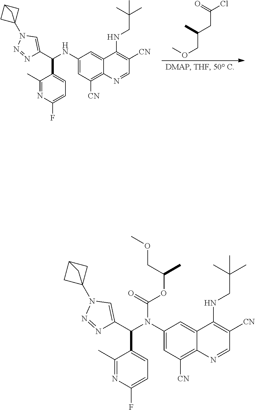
C1(N(C(C2=CC=C(F)N=C2C)C2=CN(C34CC(C3)C4)N=N2)C(OC(C)COC)=O)=CC([CN])=C2C(=C1)C(NCC(C)(C)C)=C([CN])C=N2.C1(NC(C2=CC=C(F)N=C2C)C2=CN(C34CC(C3)C4)N=N2)=CC([CN])=C2C(=C1)C(NCC(C)(C)C)=C([CN])C=N2.COCC(C)CC(Cl)=O
